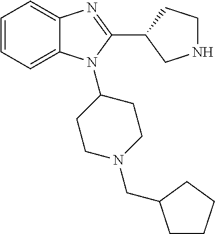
C1=CC=C2C(=C1)N=C(C1CNCC1)N2C1CCN(CC2CCCC2)CC1
